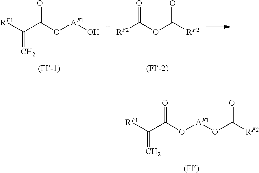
C(C(O[AF1]O)=O)([RF1])=C.[RF2]C(OC([RF2])=O)=O.C(C(O[AF1]OC([RF2])=O)=O)([RF1])=C
